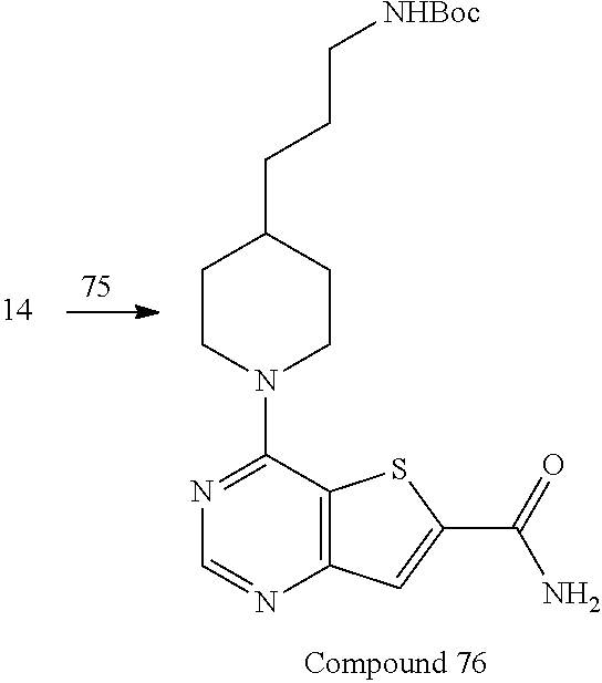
N1=C(N2CCC(CCC[NHBoc])CC2)C2=C(N=C1)C=C(C(=O)N)S2
